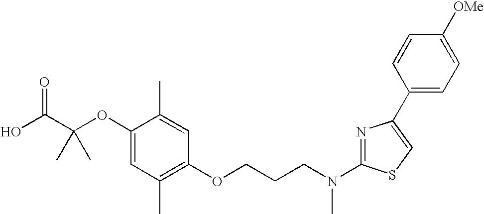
C1(OC(C(O)=O)(C)C)=CC(C)=C(OCCCN(C2=NC(C3=CC=C([OMe])C=C3)=CS2)C)C=C1C
